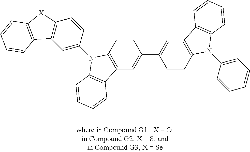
C1=C(N2C3=C(C=C(C4=CC5=C(C=C4)N(C4=CC=CC=C4)C4=C5C=CC=C4)C=C3)C3=C2C=CC=C3)C=CC2=C1C1=C([X]2)C=CC=C1
